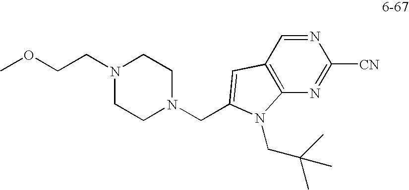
N1=CC2=C(N=C1[CN])N(CC(C)(C)C)C(CN1CCN(CCOC)CC1)=C2
